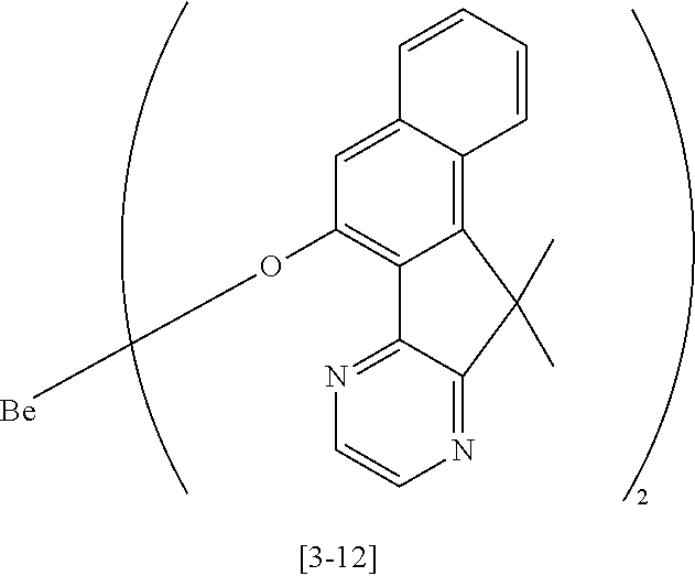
C12=C3C(=CC(O[Be])=C1C1=NC=CN=C1C2(C)C)C=CC=C3
